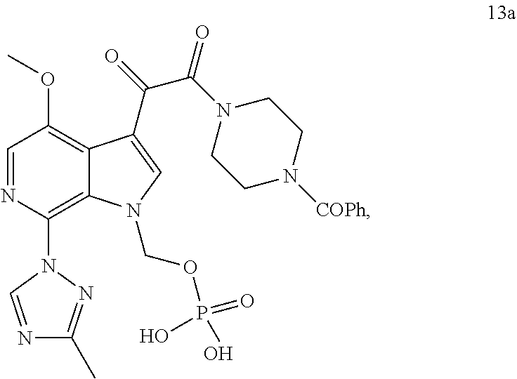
C12=C(OC)C=NC(N3C=NC(C)=N3)=C1N(COP(O)(=O)O)C=C2C(=O)C(N1CCN([COPh])CC1)=O
